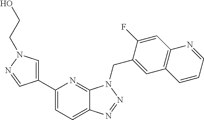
C1(C2=CN(CCO)N=C2)=CC=C2C(=N1)N(CC1=CC3=C(C=C1F)N=CC=C3)N=N2
